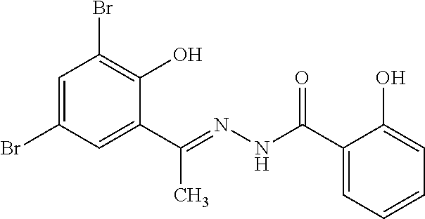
C1=C(Br)C=C(C(C)=NNC(=O)C2=CC=CC=C2O)C(O)=C1Br
